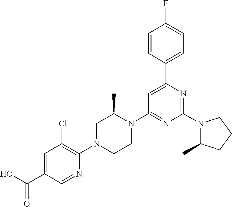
OC(C1=CC(Cl)=C(N2CCN(C3=NC(N4C(C)CCC4)=NC(C4=CC=C(F)C=C4)=C3)C(C)C2)N=C1)=O
